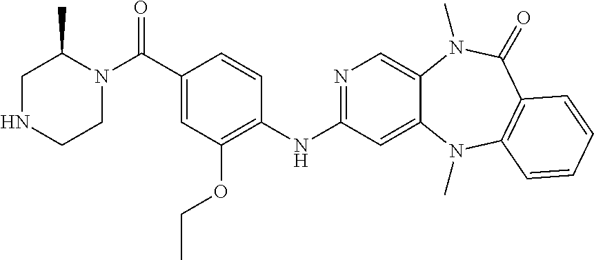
N1=C(NC2=C(OCC)C=C(C(N3C(C)CNCC3)=O)C=C2)C=C2C(=C1)N(C)C(=O)C1=C(N2C)C=CC=C1
